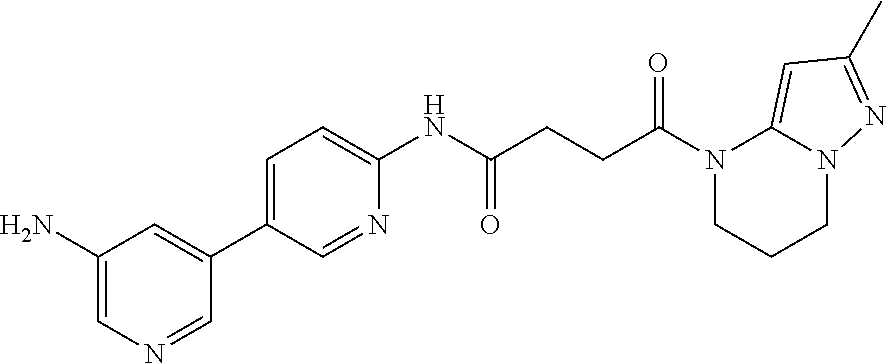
N1(C(CCC(NC2=CC=C(C3=CC(N)=CN=C3)C=N2)=O)=O)CCCN2C1=CC(C)=N2
